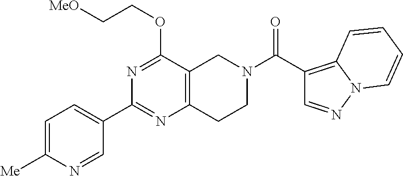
C1=C([Me])N=CC(C2=NC3=C(C(OCC[MeO])=N2)CN(C(C2=C4N(N=C2)C=CC=C4)=O)CC3)=C1
